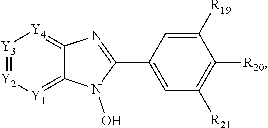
[R21]C1=C([R20])C([R19])=CC(C2=NC3=[Y4][Y3]=[Y2][Y1]=C3N2O)=C1
